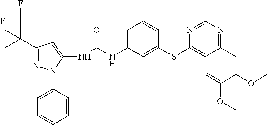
C1(C(C)(C(F)(F)F)C)=NN(C2=CC=CC=C2)C(NC(NC2=CC=CC(SC3=C4C(=NC=N3)C=C(OC)C(OC)=C4)=C2)=O)=C1
